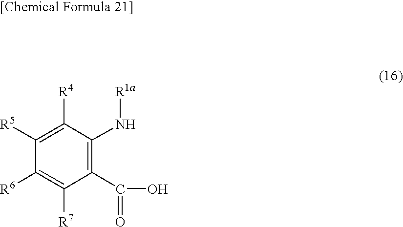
C1(N[R1a])=C(C(O)=O)C([R7])=C([R6])C([R5])=C1[R4]
